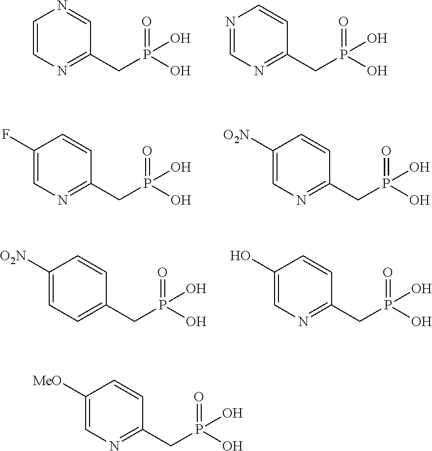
C1=CN=C(CP(=O)(O)O)C=N1.N1=CN=C(CP(=O)(O)O)C=C1.C1(F)=CN=C(CP(=O)(O)O)C=C1.C1([O2N])=CN=C(CP(=O)(O)O)C=C1.C1([O2N])=CC=C(CP(=O)(O)O)C=C1.C1(O)=CN=C(CP(=O)(O)O)C=C1.C1([MeO])=CN=C(CP(=O)(O)O)C=C1
